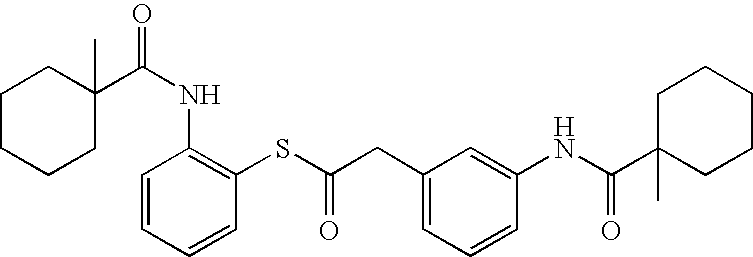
C1C(C(NC2=C(SC(CC3=CC=CC(NC(C4(C)CCCCC4)=O)=C3)=O)C=CC=C2)=O)(C)CCCC1
